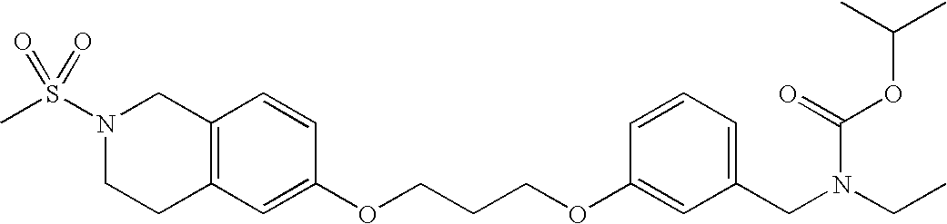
C12=C(CCN(S(C)(=O)=O)C1)C=C(OCCCOC1=CC(CN(CC)C(OC(C)C)=O)=CC=C1)C=C2
